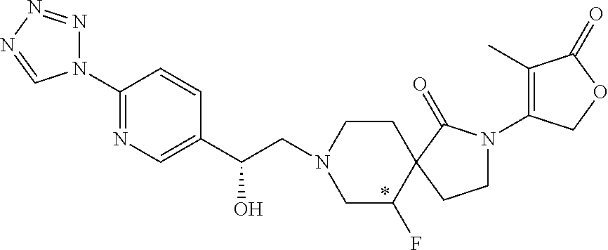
C1(C(CN2CC(F)C3(CC2)C(=O)N(C2=C(C)C(=O)OC2)CC3)O)=CN=C(N2N=NN=C2)C=C1
